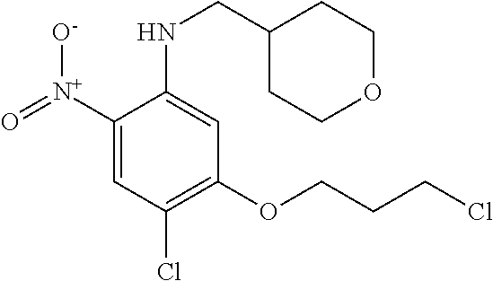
O=[N+](C1=CC(Cl)=C(OCCCCl)C=C1NCC1CCOCC1)[O-]
